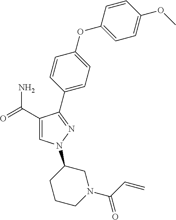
C1(C(=O)N)=CN(C2CCCN(C(C=C)=O)C2)N=C1C1=CC=C(OC2=CC=C(OC)C=C2)C=C1
